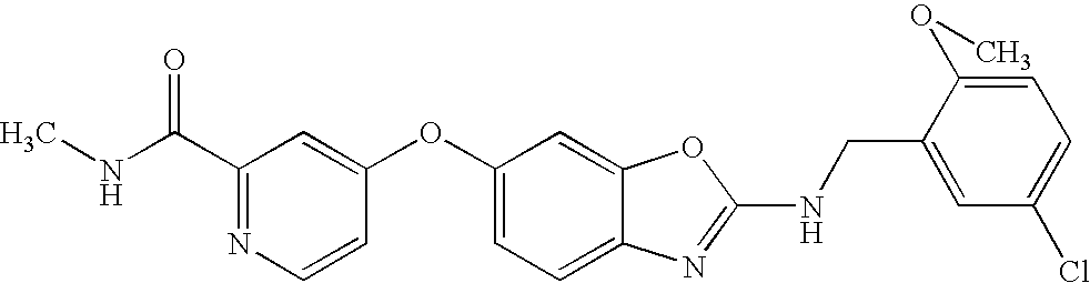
C1(C(NC)=O)=NC=CC(OC2=CC=C3C(=C2)OC(NCC2=CC(Cl)=CC=C2OC)=N3)=C1
